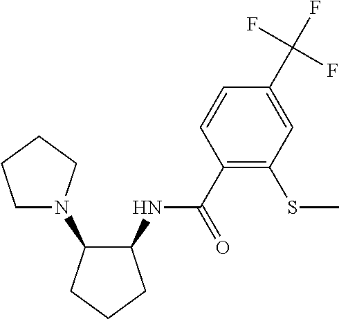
C1(NC(C2=C(SC)C=C(C(F)(F)F)C=C2)=O)C(N2CCCC2)CCC1
